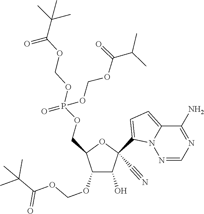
C1(C#N)(C2=CC=C3N2N=CN=C3N)C(O)C(OCOC(C(C)(C)C)=O)C(COP(OCOC(=O)C(C)(C)C)(=O)OCOC(=O)C(C)C)O1
